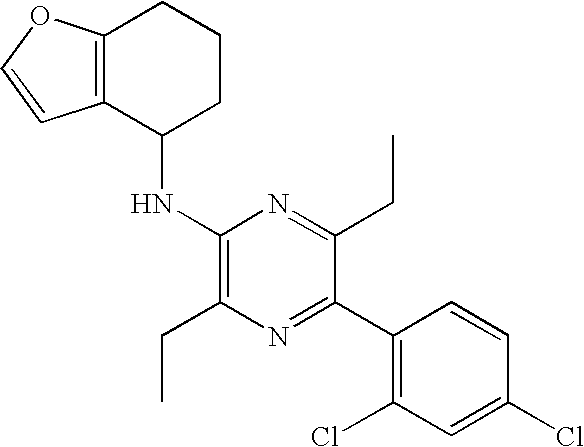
C1(Cl)=CC(Cl)=C(C2=NC(CC)=C(NC3C4=C(CCC3)OC=C4)N=C2CC)C=C1
